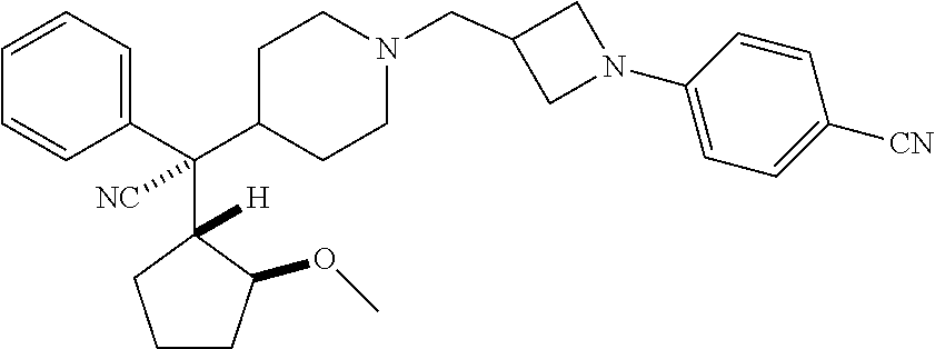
C1=CC=C(C(C2CCN(CC3CN(C4=CC=C([CN])C=C4)C3)CC2)(C2([H])C(OC)CCC2)[NC])C=C1
